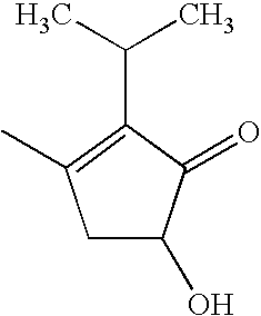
C1C(O)C(=O)C(C(C)C)=C1C
